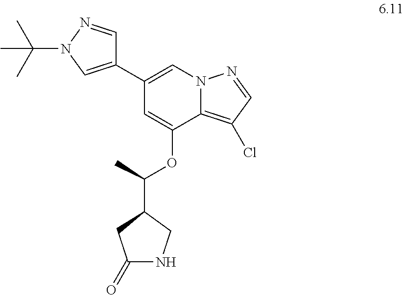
C1(C2=CN(C(C)(C)C)N=C2)=CN2C(=C(Cl)C=N2)C(OC(C)C2CNC(=O)C2)=C1
